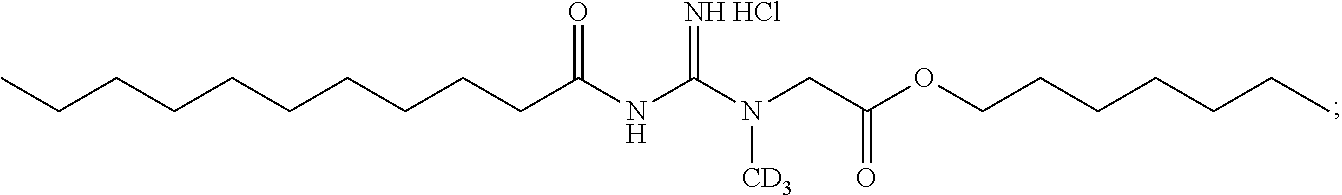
C(CCCCCCCCC(NC(N(CC(OCCCCCCC)=O)[CD3])=[NH HCl])=O)C
